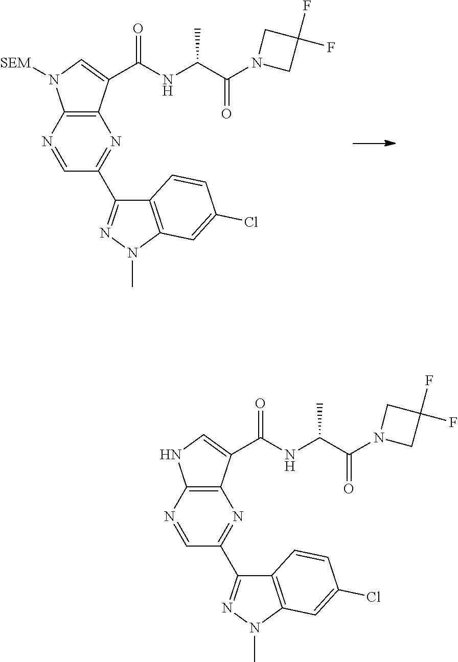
C12=C(N=CC(C3=NN(C)C4=C3C=CC(Cl)=C4)=N1)N([SEM])C=C2C(NC(C(N1CC(F)(F)C1)=O)C)=O.C12=C(N=CC(C3=NN(C)C4=C3C=CC(Cl)=C4)=N1)NC=C2C(NC(C(N1CC(F)(F)C1)=O)C)=O
